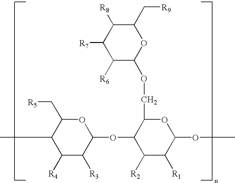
O1C(C[R5])C(C)C([R4])C([R3])C1OC1C([R2])C([R1])C(OC)OC1COC1OC(C[R9])C([R8])C([R7])C1[R6]
